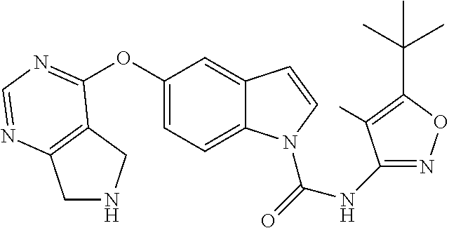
O(C1=CC=C2C(=C1)C=CN2C(=O)NC1=NOC(C(C)(C)C)=C1C)C1=NC=NC2=C1CNC2
